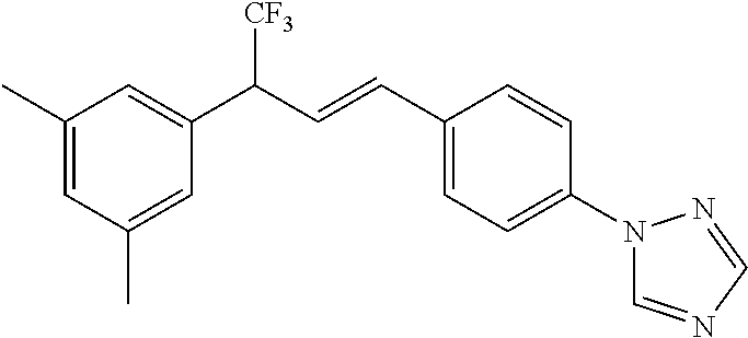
C1(C)=CC(C)=CC(C([CF3])C=CC2=CC=C(N3C=NC=N3)C=C2)=C1
